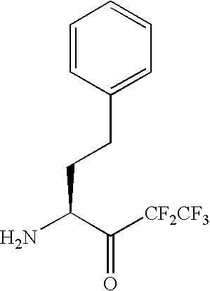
C(C(C([CF2CF3])=O)N)CC1=CC=CC=C1
